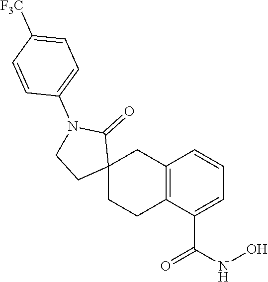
C12=C(C(C(NO)=O)=CC=C1)CCC1(C2)C(=O)N(C2=CC=C([F3C])C=C2)CC1
